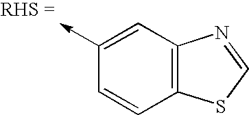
C1(->C)=CC2=C(C=C1)SC=N2
